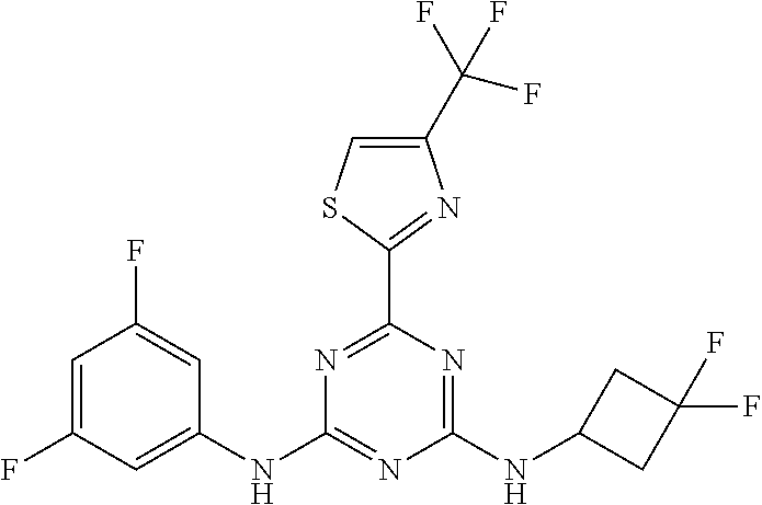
C1=C(F)C=C(NC2=NC(NC3CC(F)(F)C3)=NC(C3=NC(C(F)(F)F)=CS3)=N2)C=C1F
